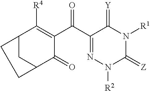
C1(C(C2=C([R4])C3CC(C2=O)CC3)=O)=NN([R2])C(=[Z])N([R1])C1=[Y]
